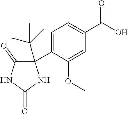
C1=C(C2(C(C)(C)C)C(=O)NC(=O)N2)C(OC)=CC(C(O)=O)=C1
